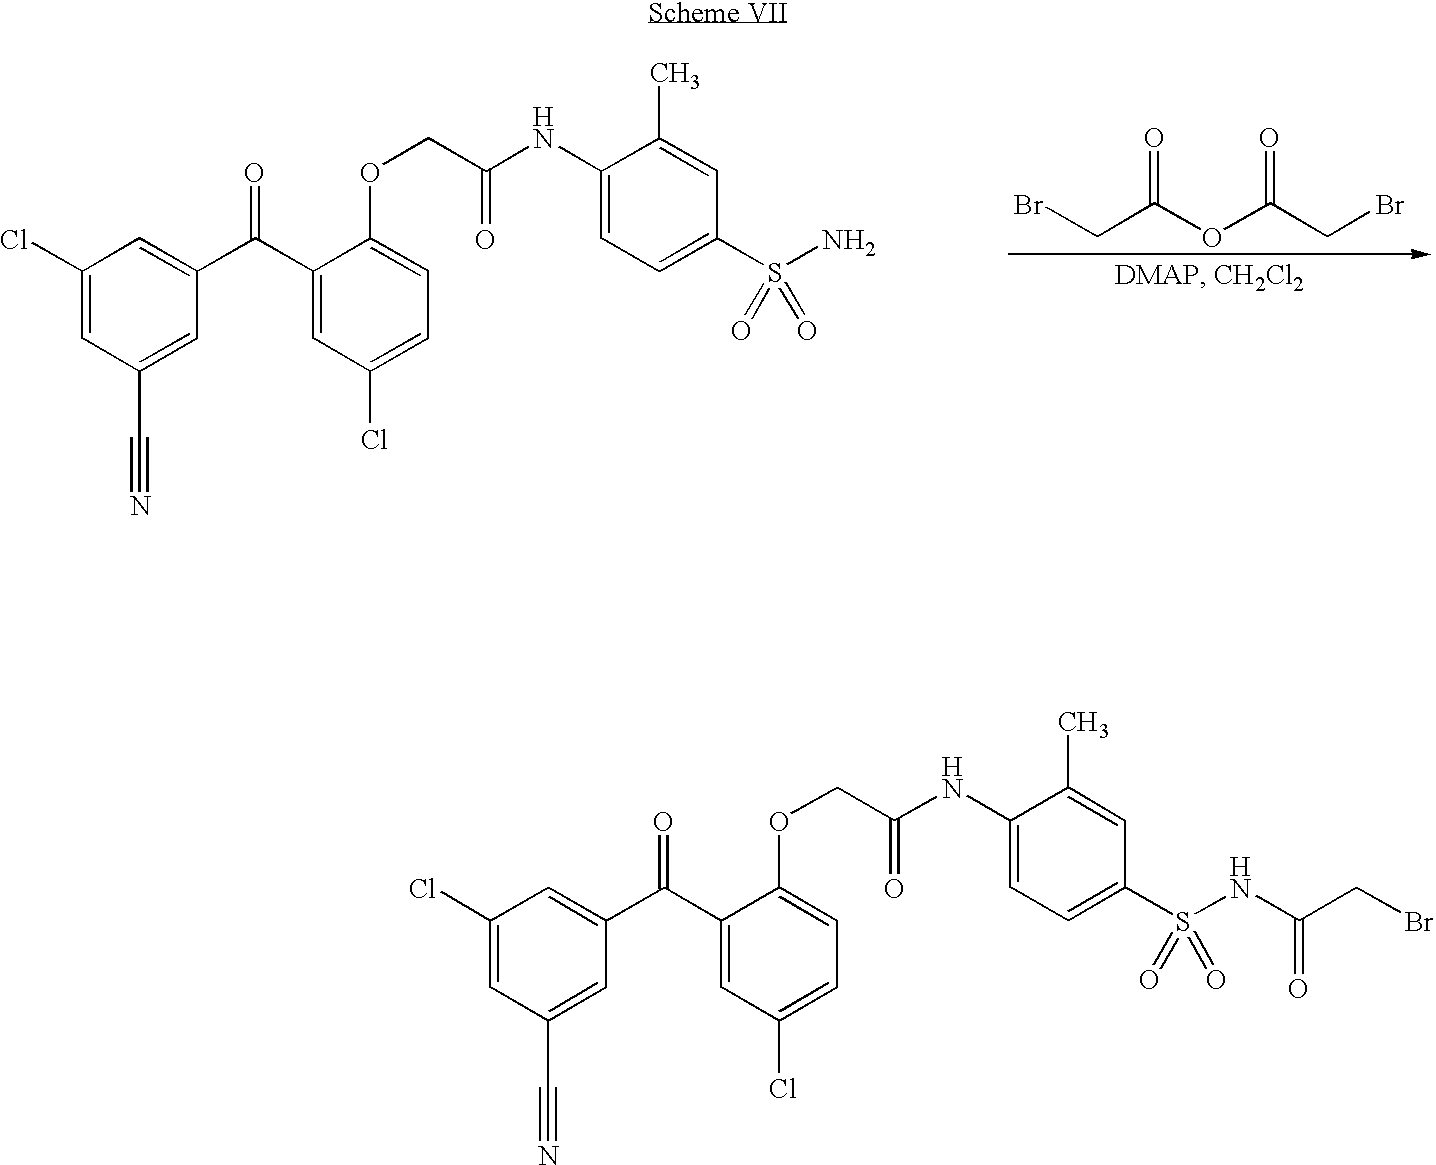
C1(Cl)=CC(C#N)=CC(C(C2=CC(Cl)=CC=C2OCC(NC2=CC=C(S(NC(CBr)=O)(=O)=O)C=C2C)=O)=O)=C1.C1(Cl)=CC(C#N)=CC(C(C2=CC(Cl)=CC=C2OCC(NC2=CC=C(S(N)(=O)=O)C=C2C)=O)=O)=C1.BrCC(OC(CBr)=O)=O
